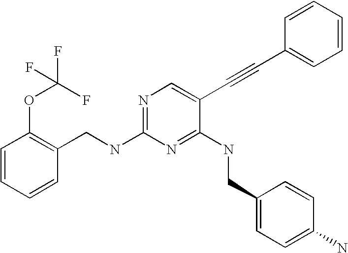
C1=CC=CC(CNC2=NC=C(C#CC3=CC=CC=C3)C(NCC3=CC=C(N)C=C3)=N2)=C1OC(F)(F)F
